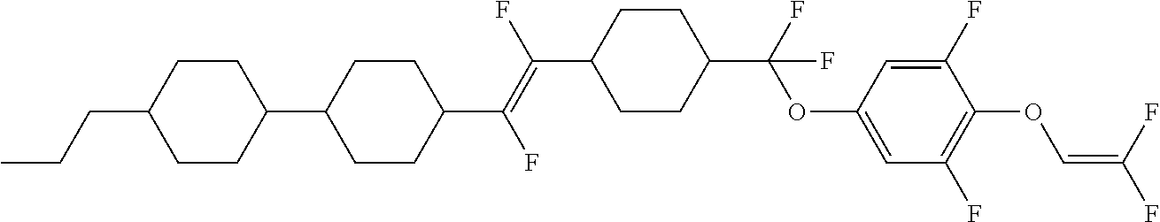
C1CC(C2CCC(C(=C(F)C3CCC(C(F)(OC4=CC(F)=C(OC=C(F)F)C(F)=C4)F)CC3)F)CC2)CCC1CCC
